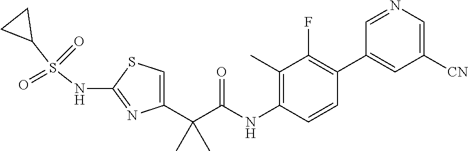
C1=C(C(C(NC2=C(C)C(F)=C(C3=CC([CN])=CN=C3)C=C2)=O)(C)C)N=C(NS(C2CC2)(=O)=O)S1
